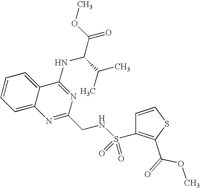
C12=CC=CC=C1C(NC(C(=O)OC)C(C)C)=NC(CNS(=O)(=O)C1=C(C(=O)OC)SC=C1)=N2
